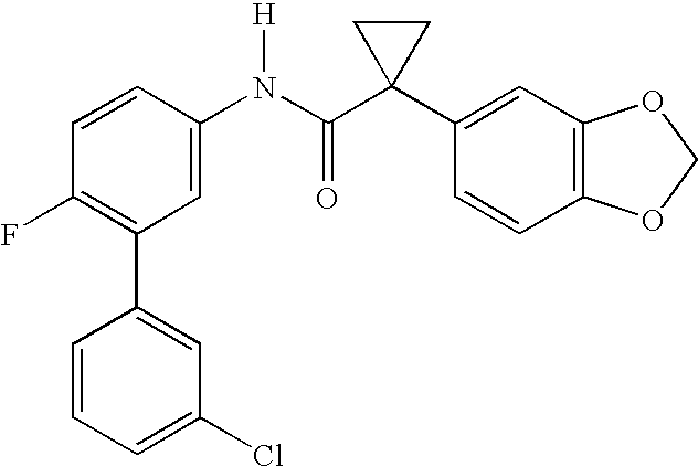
C1=CC(N(C(C2(C3=CC4=C(C=C3)OCO4)CC2)=O)[H])=CC(C2=CC(Cl)=CC=C2)=C1F
